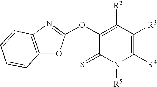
O(C1=C([R2])C([R3])=C([R4])N([R5])C1=S)C1=NC2=C(O1)C=CC=C2
